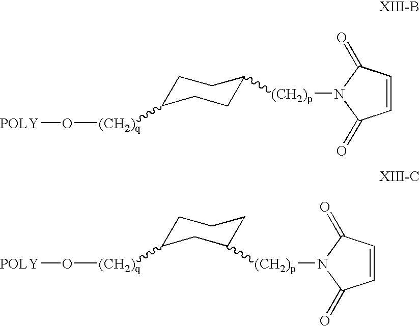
[POLY]O[(CH2)q]C1CCC([(CH2)p]N2C(=O)C=CC2=O)CC1.[POLY]O[(CH2)q]C1CCCC([(CH2)p]N2C(=O)C=CC2=O)C1
